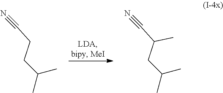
C(CC#N)C(C)C.C(C(C#N)C)C(C)C
